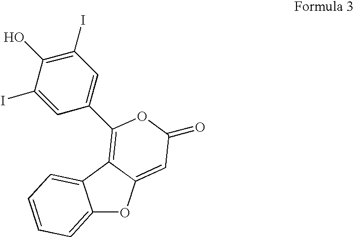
C12=CC=CC=C1C1=C(C3=CC(I)=C(O)C(I)=C3)OC(=O)C=C1O2
